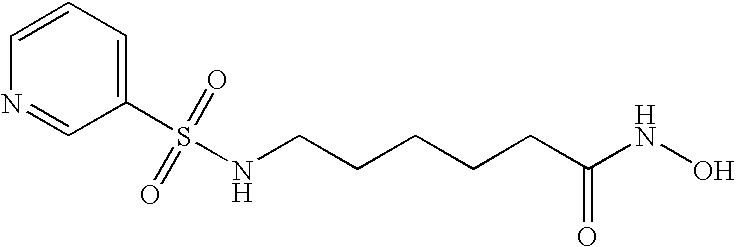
C1=C(S(NCCCCCC(NO)=O)(=O)=O)C=NC=C1
